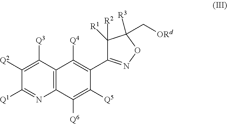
C12=C(C([Q3])=C([Q2])C([Q1])=N1)C([Q4])=C(C1=NOC(C[ORd])([R3])C1([R2])[R1])C([Q5])=C2[Q6]
